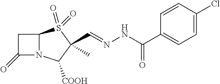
C12N(C([COOH])C(C)(C=NNC(=O)C3=CC=C(Cl)C=C3)S1(=O)=O)C(=O)C2
